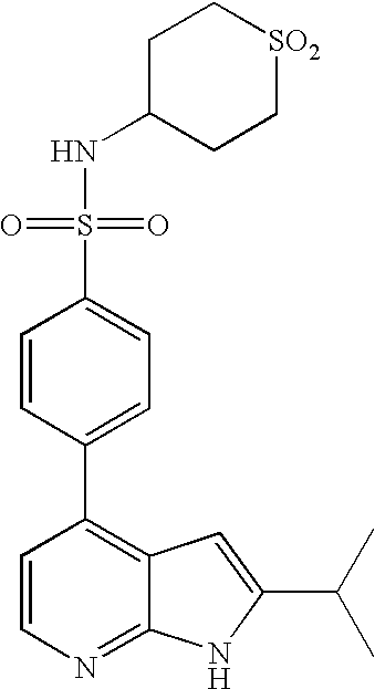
C1=CN=C2C(=C1C1=CC=C(S(=O)(NC3CC[SO2]CC3)=O)C=C1)C=C(C(C)C)N2
